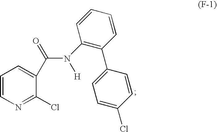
C1=CN=C(Cl)C(C(=O)N([H])C2=C(C3=CC=C(Cl)C=C3)C=CC=C2)=C1
